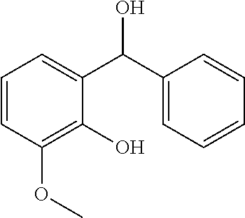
C1=CC(OC)=C(O)C(C(C2=CC=CC=C2)O)=C1
